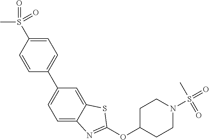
C1=C(S(C)(=O)=O)C=CC(C2=CC=C3C(=C2)SC(OC2CCN(S(=O)(=O)C)CC2)=N3)=C1
